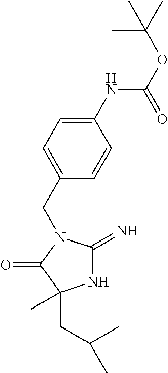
N1C(=N)N(CC2=CC=C(NC(OC(C)(C)C)=O)C=C2)C(=O)C1(C)CC(C)C
